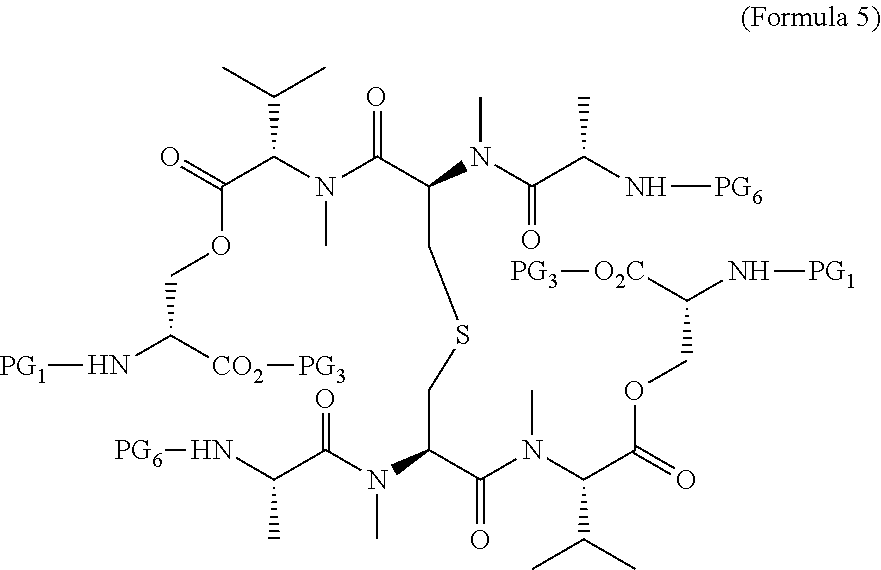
O=C(C(N(C(C(N(C(C(N[PG6])C)=O)C)CSCC(C(N(C(C(OCC([O2C][PG3])N[PG1])=O)C(C)C)C)=O)N(C(C(N[PG6])C)=O)C)=O)C)C(C)C)OCC(N[PG1])[CO2][PG3]
